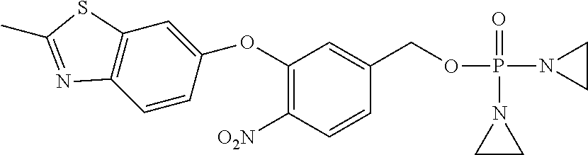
C1(OC2=CC3=C(C=C2)N=C(C)S3)=C([O2N])C=CC(COP(N2CC2)(=O)N2CC2)=C1
